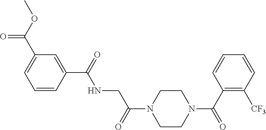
C1=CC(C(NCC(=O)N2CCN(C(=O)C3=C([CF3])C=CC=C3)CC2)=O)=CC(C(=O)OC)=C1
